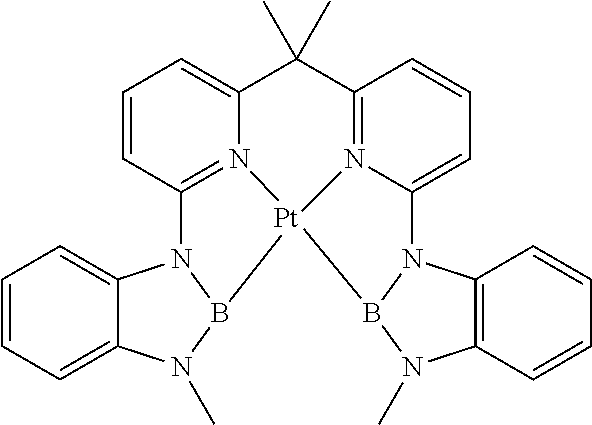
C1=CC=C2C(=C1)N1B(N2C)[Pt]23N4=C1C=CC=C4C(C)(C)C1=N2C(=CC=C1)N1C2=C(N(C)B13)C=CC=C2
